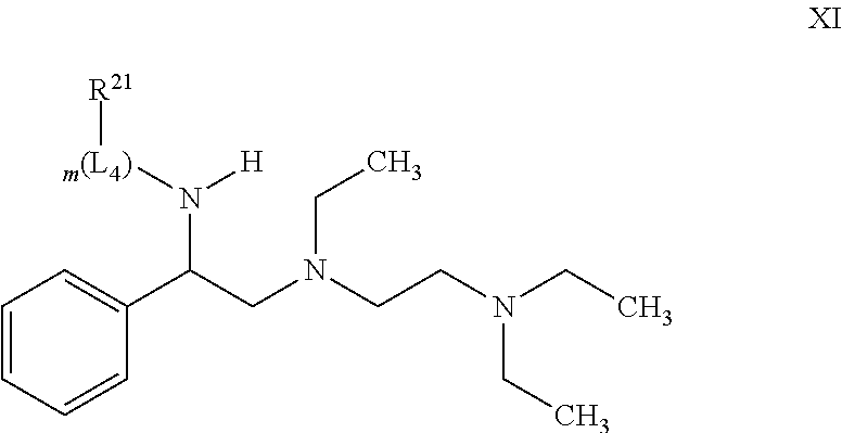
C1=CC=CC(C(CN(CCN(CC)CC)CC)N([m(L4)][R21])[H])=C1
